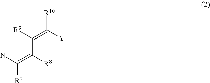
C(C([R8])=C(N)[R7])([R9])=C([Y])[R10]
